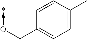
C1=CC(C)=CC=C1CO->*
